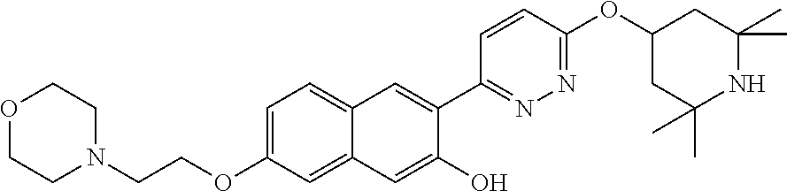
C12=CC=C(OCCN3CCOCC3)C=C1C=C(O)C(C1=NN=C(OC3CC(C)(C)NC(C)(C)C3)C=C1)=C2
